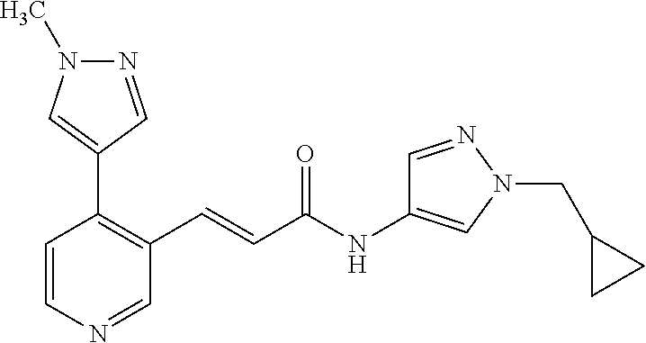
N1=CC(C2=C(C=CC(NC3=CN(CC4CC4)N=C3)=O)C=NC=C2)=CN1C
